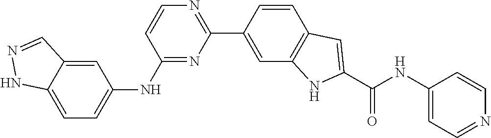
C1=CC(C2=NC=CC(NC3=CC=C4C(=C3)C=NN4)=N2)=CC2=C1C=C(C(NC1=CC=NC=C1)=O)N2
